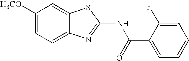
C1([H3CO])=CC=C2C(=C1)SC(NC(C1=CC=CC=C1F)=O)=N2
